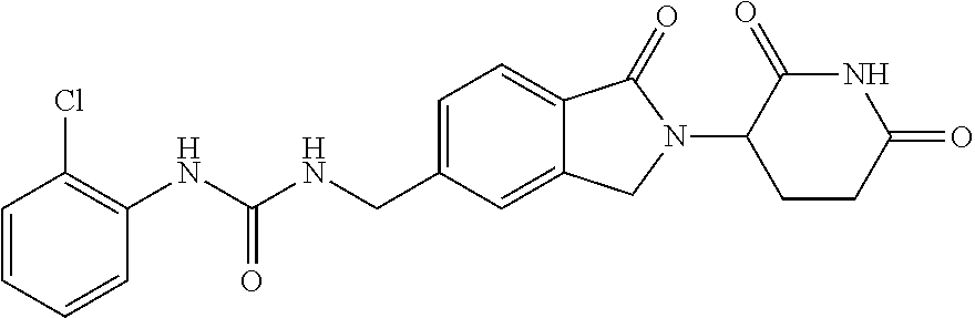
C1(NC(NCC2=CC=C3C(=C2)CN(C2CCC(=O)NC2=O)C3=O)=O)=C(Cl)C=CC=C1
